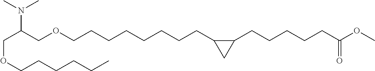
C(C(COCCCCCCCCC1C(CCCCCC(OC)=O)C1)N(C)C)OCCCCCC
